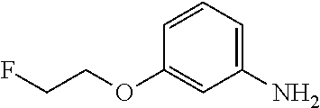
C1=CC=C(N)C=C1OCCF
